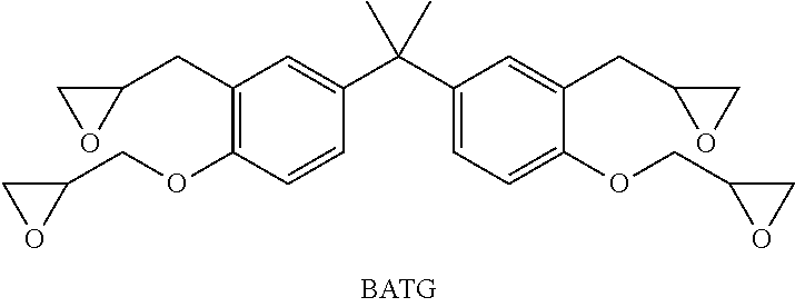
C1(CC2CO2)=C(OCC2CO2)C=CC(C(C2=CC=C(OCC3OC3)C(CC3OC3)=C2)(C)C)=C1
